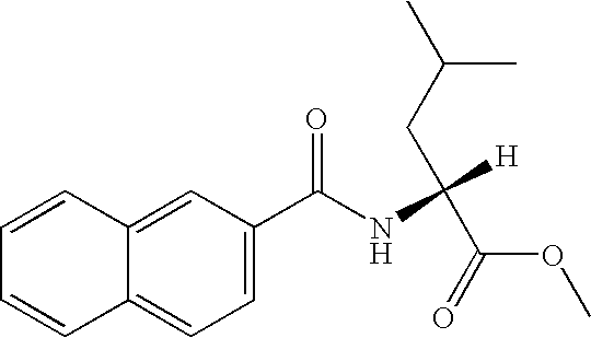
C12=CC=C(C(NC([H])(CC(C)C)C(=O)OC)=O)C=C1C=CC=C2
